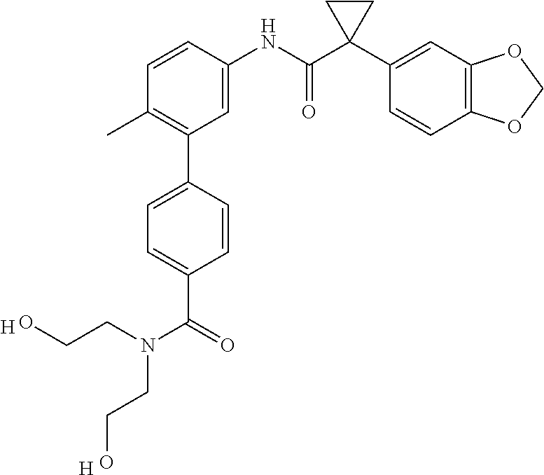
C1=C(NC(C2(C3=CC4=C(C=C3)OCO4)CC2)=O)C=CC(C)=C1C1=CC=C(C(N(CCO)CCO)=O)C=C1.[H].[H]
